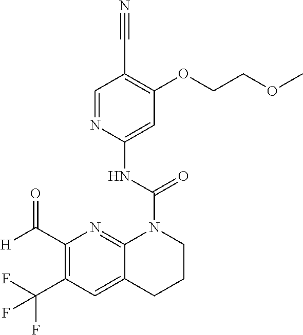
C1(C([H])=O)=C(C(F)(F)F)C=C2C(=N1)N(C(NC1=CC(OCCOC)=C(C#N)C=N1)=O)CCC2
